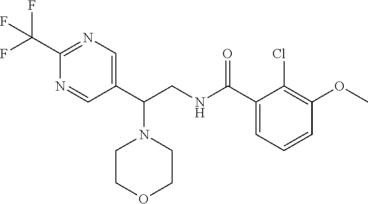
N1=C(C(F)(F)F)N=CC(C(CNC(C2=CC=CC(OC)=C2Cl)=O)N2CCOCC2)=C1
